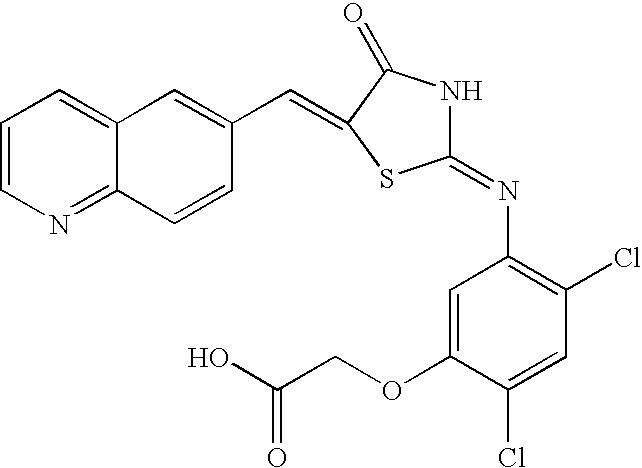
N(C1=C(Cl)C=C(Cl)C(OCC(=O)O)=C1)=C1NC(=O)C(=CC2=CC3=CC=CN=C3C=C2)S1
